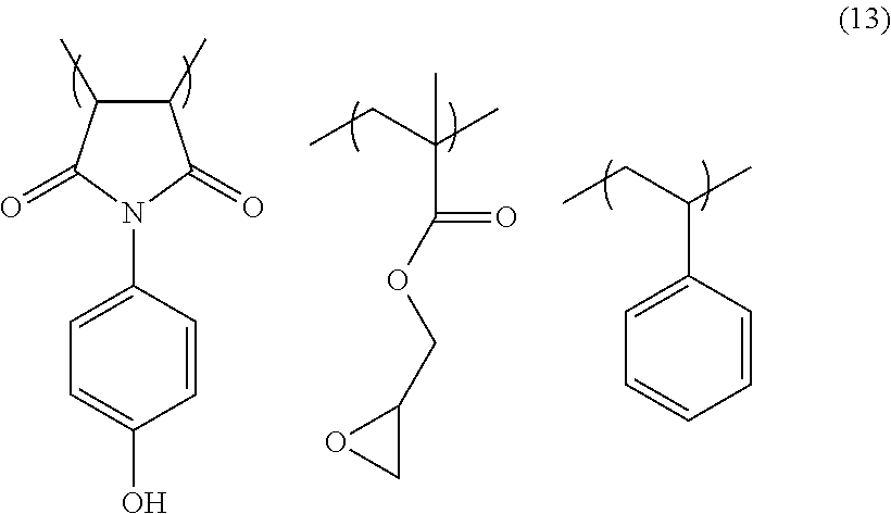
C1=C(O)C=CC(N2C(=O)C(C)C(C)C2=O)=C1.CCC(C)(C)C(=O)OCC1OC1.CCC(C)C1=CC=CC=C1
